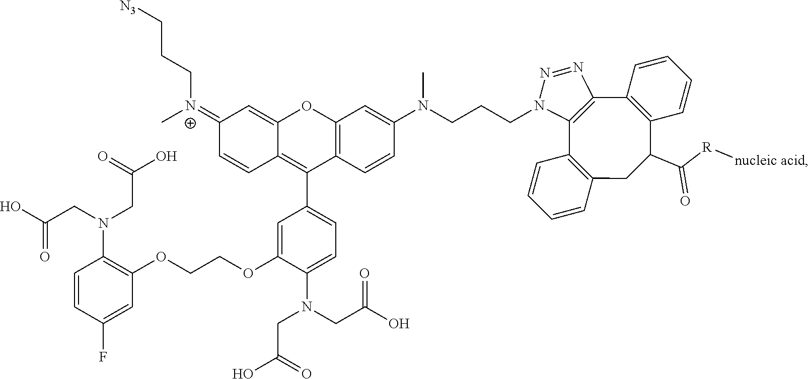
C1(=[N+](C)CCC[N3])C=CC2=C(C3=CC=C(N(CC(O)=O)CC(=O)O)C(OCCOC4=C(N(CC(=O)O)CC(O)=O)C=CC(F)=C4)=C3)C3=C(OC2=C1)C=C(N(CCCN1C2=C(N=N1)C1=C(C(C([R][nucleic acid])=O)CC4=C2C=CC=C4)C=CC=C1)C)C=C3
